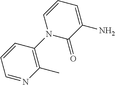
C1=NC(C)=C(N2C(=O)C(N)=CC=C2)C=C1
